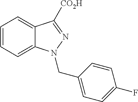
C1=CC=C2C(=C1)C([CO2H])=NN2CC1=CC=C(F)C=C1
